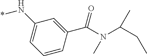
C1(N*)=CC=CC(C(=O)N(C(CC)C)C)=C1
